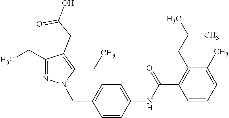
C1(CC)=NN(CC2=CC=C(NC(C3=C(CC(C)C)C(C)=CC=C3)=O)C=C2)C(CC)=C1CC(=O)O
